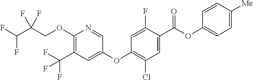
C1(OCC(C(F)F)(F)F)=C(C(F)(F)F)C=C(OC2=C(Cl)C=C(C(OC3=CC=C([Me])C=C3)=O)C(F)=C2)C=N1
